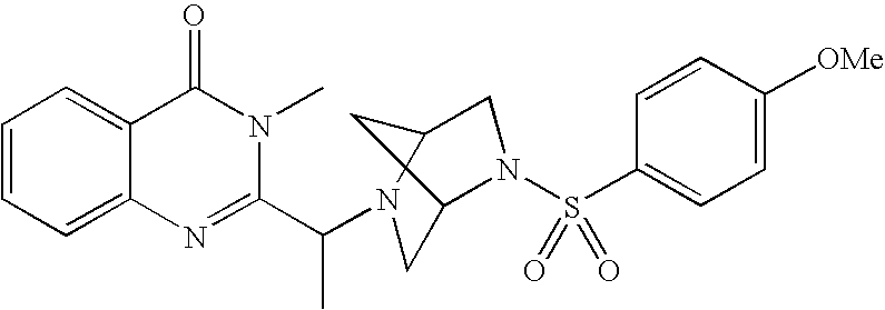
C1=CC=C2C(=C1)C(=O)N(C)C(C(C)N1CC3N(S(=O)(C4=CC=C([OMe])C=C4)=O)CC1C3)=N2
